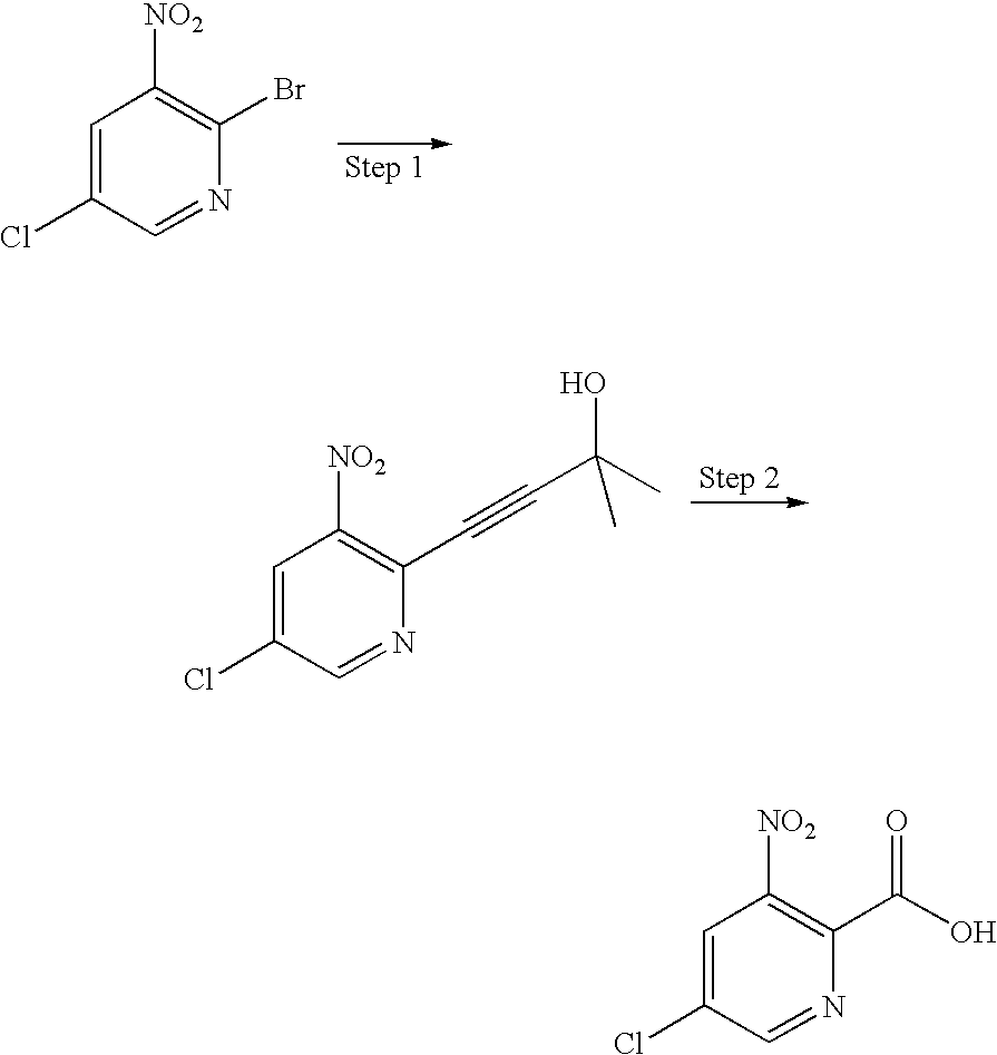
C1=C(Cl)C=NC(Br)=C1[NO2].C1=C(Cl)C=NC(C#CC(C)(C)O)=C1[NO2].C1=C(Cl)C=NC(C(O)=O)=C1[NO2]
